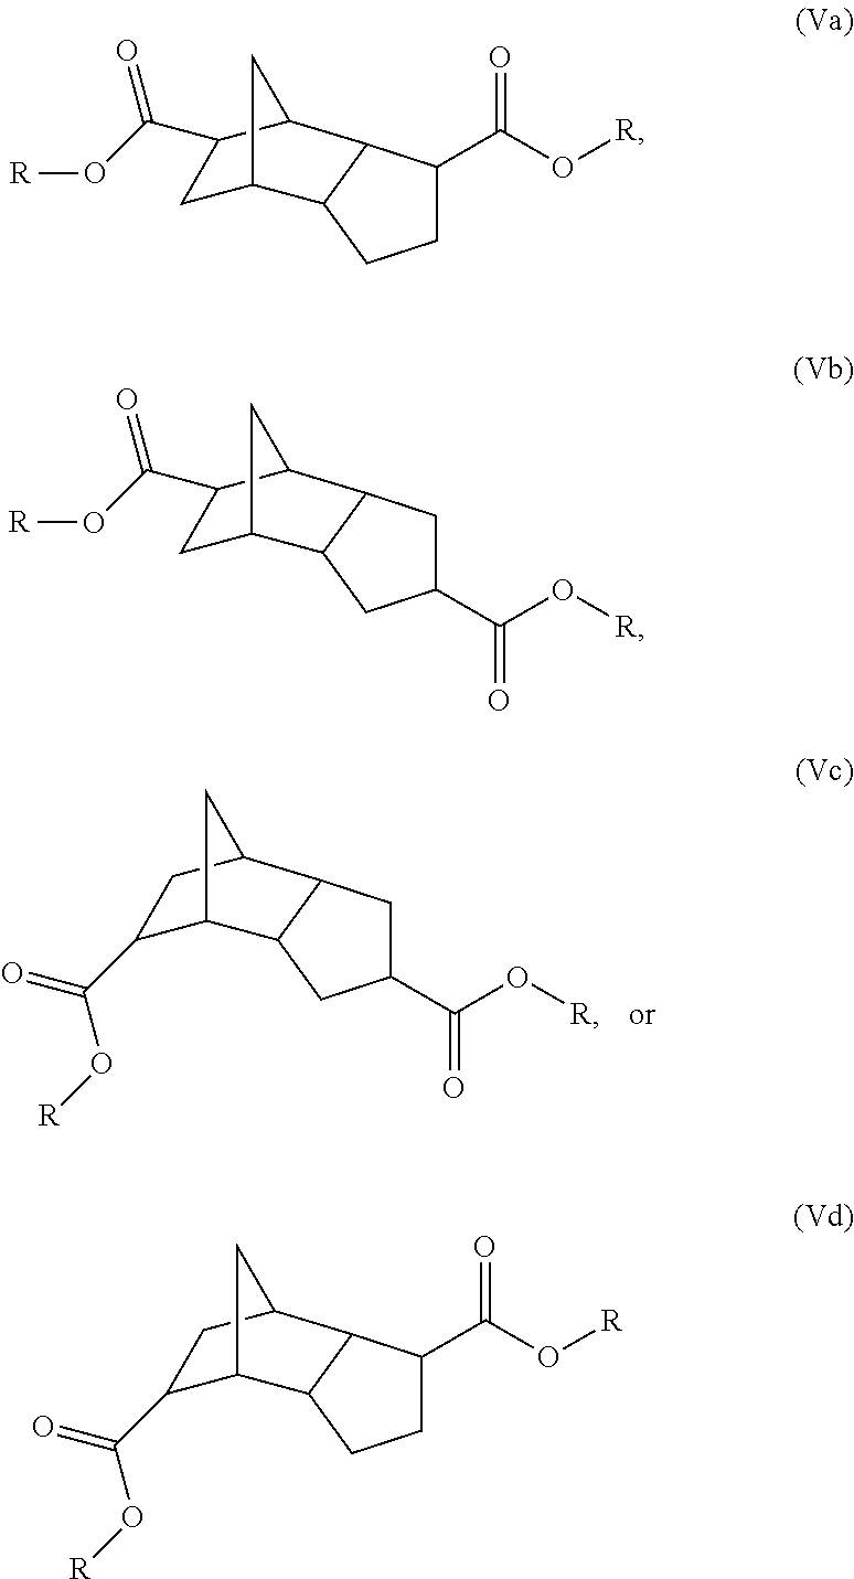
C1(C(=O)O[R])C2CC(C1)C1CC(C(O[R])=O)CC21.C1C2CC(C1C(O[R])=O)C1C(C(O[R])=O)CCC21.C1C2CC(C1C(O[R])=O)C1CC(C(O[R])=O)CC21.C1(C(=O)O[R])C2CC(C1)C1C(C(O[R])=O)CCC21
